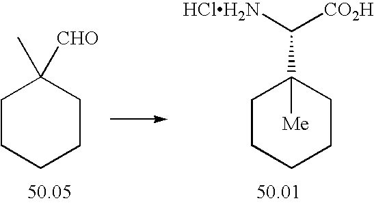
C1CCCCC1(C([CO2H])[HClH2N])[Me].C1CCCCC1([CHO])C
